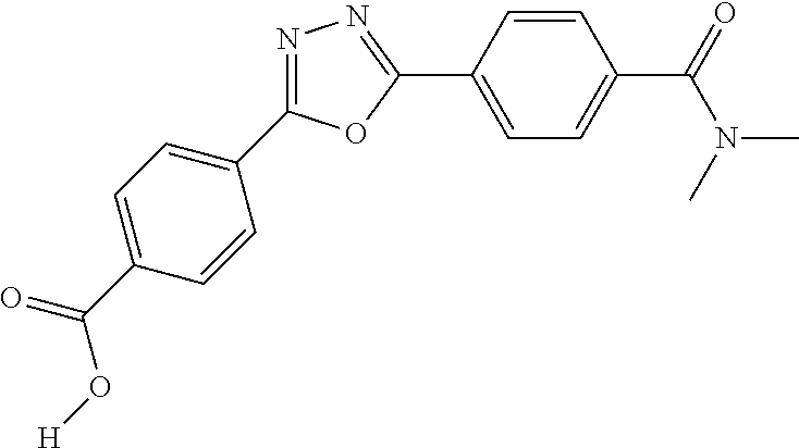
[H]OC(=O)C1=CC=C(C2=NN=C(C3=CC=C(C(N(C)C)=O)C=C3)O2)C=C1
